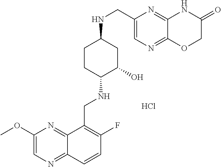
C1(OC)=CN=C2C(=N1)C(CNC1C(O)CC(NCC3=CN=C4C(=N3)NC(=O)CO4)CC1)=C(F)C=C2.Cl
